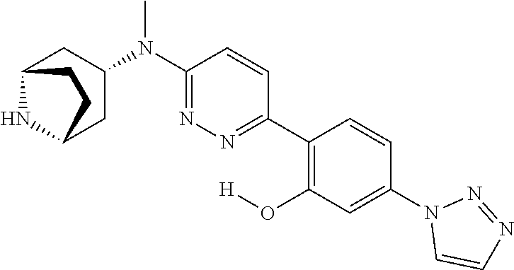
N1(C2=CC(O[H])=C(C3=NN=C(N(C)C4CC5NC(C4)CC5)C=C3)C=C2)C=CN=N1
